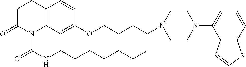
C1C(=O)N(C(NCCCCCCC)=O)C2=C(C1)C=CC(OCCCCN1CCN(C3=CC=CC4=C3C=CS4)CC1)=C2
